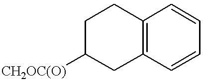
[CH2OC(O)]C1CC2=C(CC1)C=CC=C2
